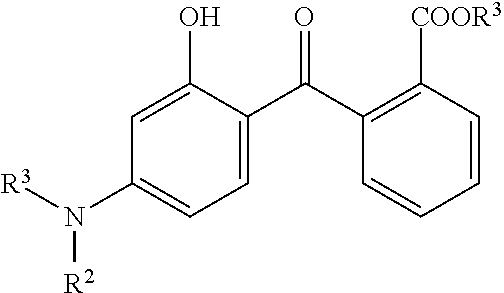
C1=C(C(C2=C([COOR3])C=CC=C2)=O)C(O)=CC(N([R3])[R2])=C1
